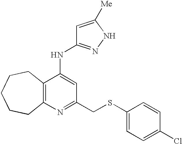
C12=C(C(NC3=NNC([Me])=C3)=CC(CSC3=CC=C(Cl)C=C3)=N1)CCCCC2
